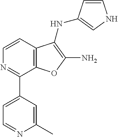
C1=CC2=C(C(C3=CC=NC(C)=C3)=N1)OC(N)=C2NC1=CNC=C1
